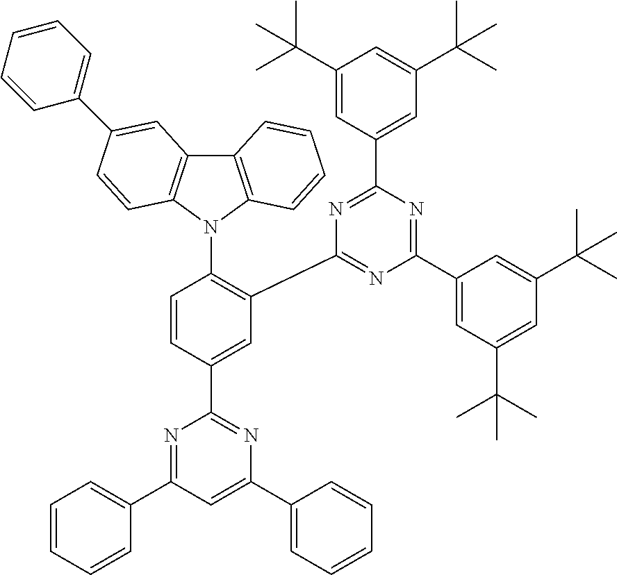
C12=C(N(C3=C(C4=NC(C5=CC(C(C)(C)C)=CC(C(C)(C)C)=C5)=NC(C5=CC(C(C)(C)C)=CC(C(C)(C)C)=C5)=N4)C=C(C4=NC(C5=CC=CC=C5)=CC(C5=CC=CC=C5)=N4)C=C3)C3=C1C=C(C1=CC=CC=C1)C=C3)C=CC=C2
